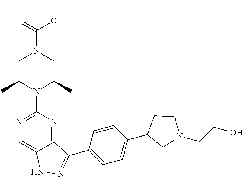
C(N1CC(C)N(C2=NC=C3C(=N2)C(C2=CC=C(C4CN(CCO)CC4)C=C2)=NN3)C(C)C1)(=O)OC
